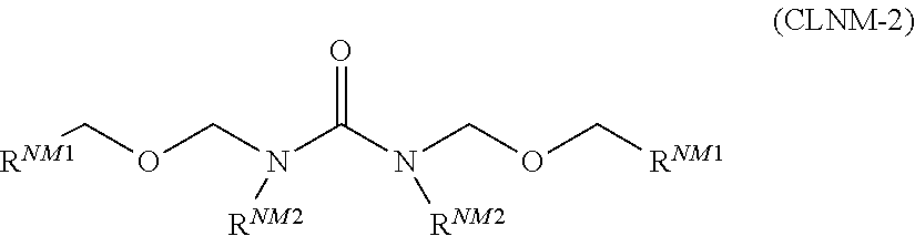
O=C(N(COC[RNM1])[RNM2])N(COC[RNM1])[RNM2]
